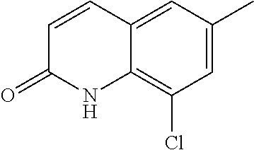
C1=CC(=O)NC2=C(Cl)C=C(C)C=C12
